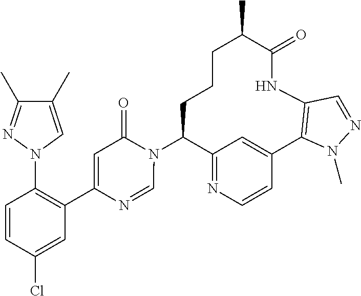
C12=NC=CC(=C1)C1=C(NC(=O)C(C)CCCC2N2C(=O)C=C(C3=C(N4C=C(C)C(C)=N4)C=CC(Cl)=C3)N=C2)C=NN1C
